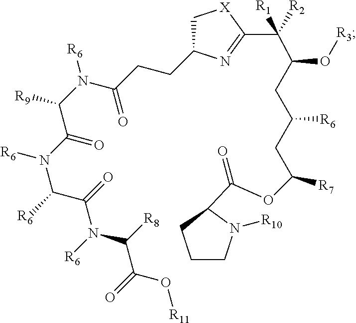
C1CN([R10])C(C(OC(CC(CC(O[R3])C([R2])([R1])C2=NC(CCC(N(C(C(N(C(C(=O)N([R6])C([R8])C(=O)O[R11])[R6])[R6])=O)[R9])[R6])=O)C[X]2)[R6])[R7])=O)C1
